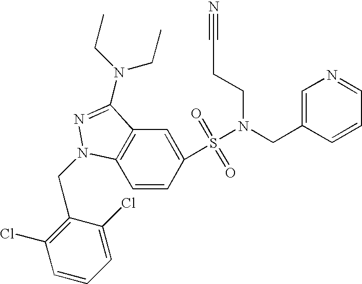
C1=CC(S(=O)(=O)N(CC2=CN=CC=C2)CCC#N)=CC2=C1N(CC1=C(Cl)C=CC=C1Cl)N=C2N(CC)CC
